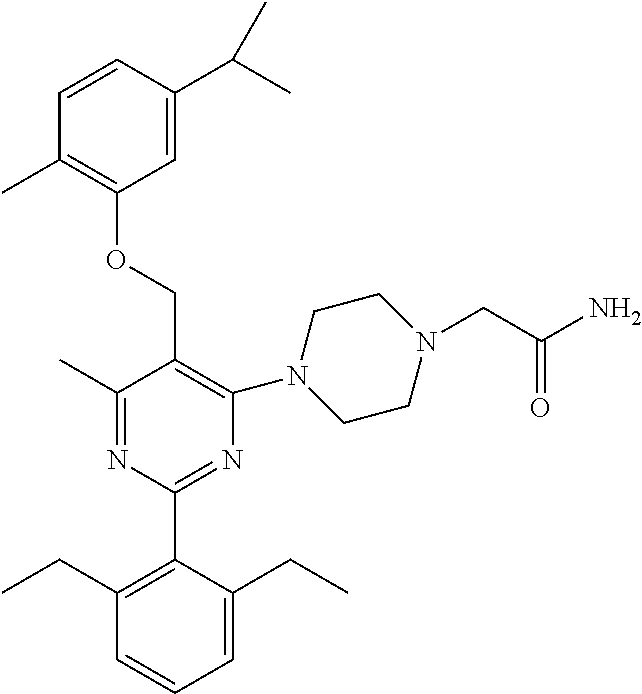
C1(C)=NC(C2=C(CC)C=CC=C2CC)=NC(N2CCN(CC(N)=O)CC2)=C1COC1=C(C)C=CC(C(C)C)=C1
